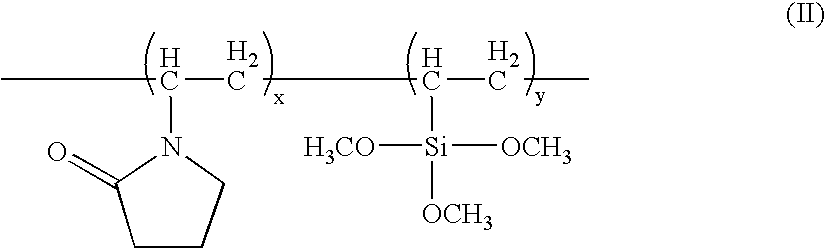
CC(N1C(=O)CCC1)CC([Si]([H3CO])([OCH3])[OCH3])CC
